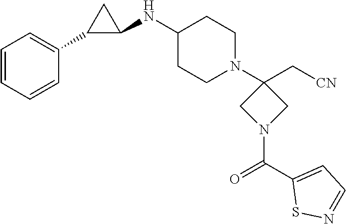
C1=CC=CC(C2C(NC3CCN(C4(C[CN])CN(C(C5=CC=NS5)=O)C4)CC3)C2)=C1
